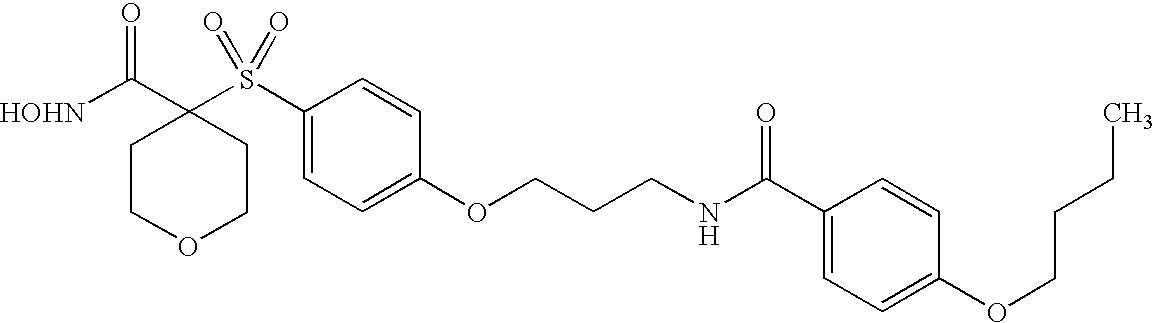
[HOHN]C(C1(S(C2=CC=C(OCCCNC(C3=CC=C(OCCCC)C=C3)=O)C=C2)(=O)=O)CCOCC1)=O
